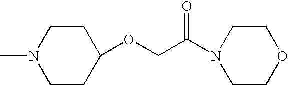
C1CC(OCC(N2CCOCC2)=O)CCN1C
